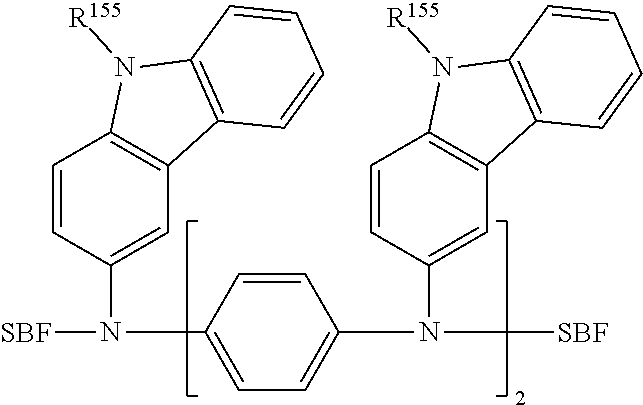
C1(N(C2=CC3=C(C=C2)N([R155])C2=C3C=CC=C2)[SBF])=CC=C(N(C2=CC3=C(C=C2)N([R155])C2=C3C=CC=C2)[SBF])C=C1
